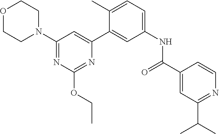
O1CCN(C2=NC(OCC)=NC(C3=CC(NC(C4=CC(C(C)C)=NC=C4)=O)=CC=C3C)=C2)CC1
